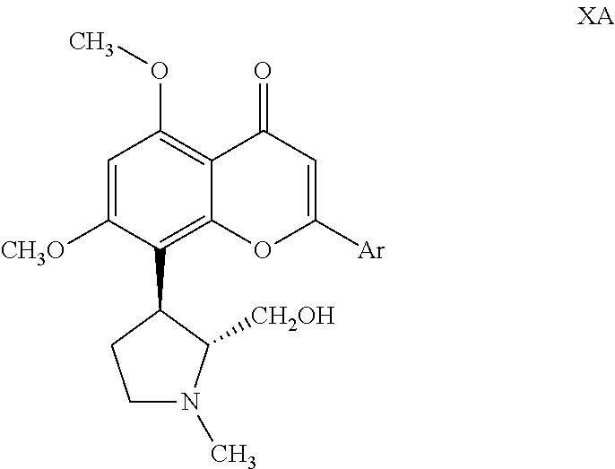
C1=C([CH3O])C(C2CCN(C)C2[CH2OH])=C2C(=C1OC)C(=O)C=C([Ar])O2
